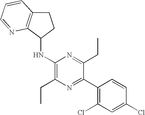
C1(Cl)=CC(Cl)=C(C2=NC(CC)=C(NC3CCC4=C3N=CC=C4)N=C2CC)C=C1
